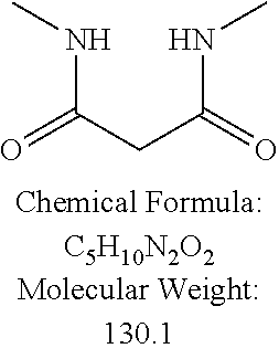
N(C(CC(NC)=O)=O)C
